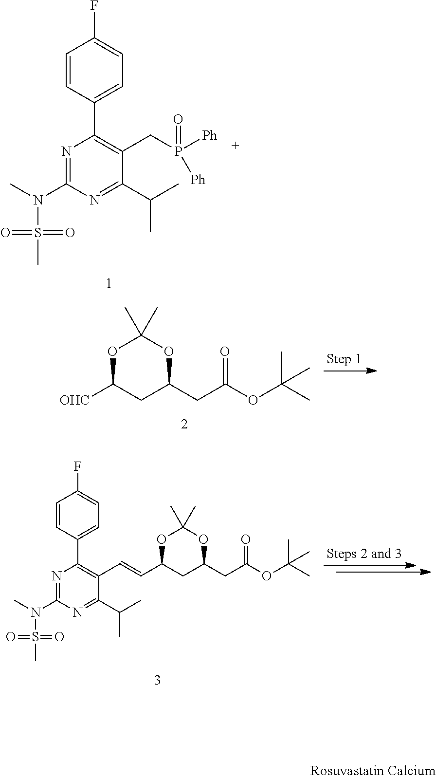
FC1=CC=C(C2=C(CP([Ph])(=O)[Ph])C(C(C)C)=NC(N(C)S(C)(=O)=O)=N2)C=C1.O1C([OHC])CC(CC(OC(C)(C)C)=O)OC1(C)C.FC1=CC=C(C2=C(C=CC3OC(C)(C)OC(CC(OC(C)(C)C)=O)C3)C(C(C)C)=NC(N(C)S(C)(=O)=O)=N2)C=C1
